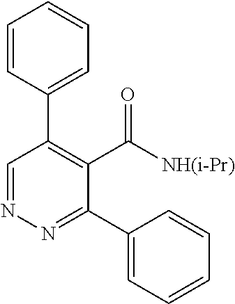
N1=CC(C2=CC=CC=C2)=C(C(=O)[NH(i-Pr)])C(C2=CC=CC=C2)=N1
